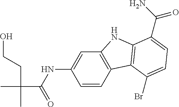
C1=CC2=C(C=C1NC(C(CCO)(C)C)=O)NC1=C2C(Br)=CC=C1C(N)=O
